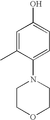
C1=C(C)C(N2CCOCC2)=CC=C1O
